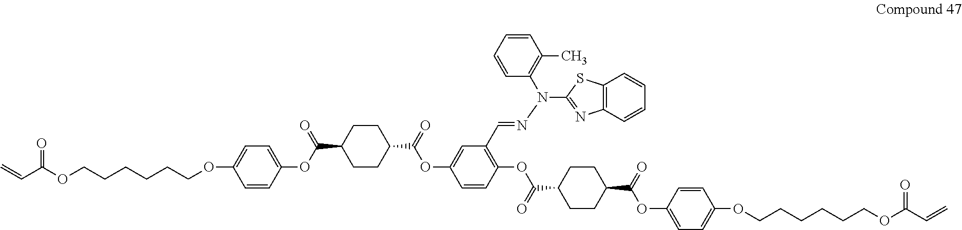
C1CC(C(=O)OC2=CC(C=NN(C3=NC4=C(S3)C=CC=C4)C3=C(C)C=CC=C3)=C(OC(C3CCC(C(=O)OC4=CC=C(OCCCCCCOC(C=C)=O)C=C4)CC3)=O)C=C2)CCC1C(OC1=CC=C(OCCCCCCOC(C=C)=O)C=C1)=O
